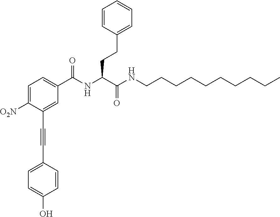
C1=C([O2N])C(C#CC2=CC=C(O)C=C2)=CC(C(NC(C(NCCCCCCCCCC)=O)CCC2=CC=CC=C2)=O)=C1
